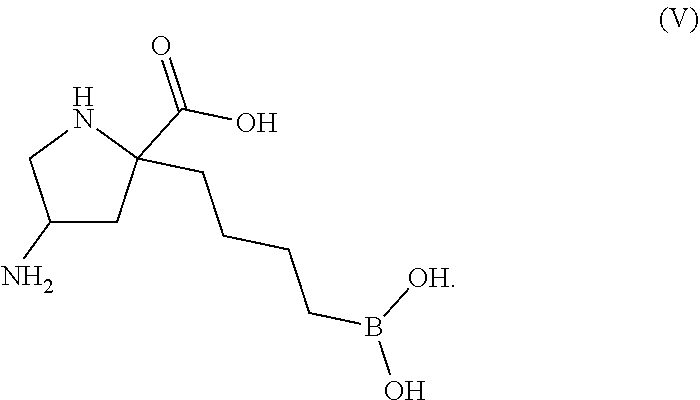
B(O)(CCCCC1(C(=O)O)CC(N)CN1)[OH]
